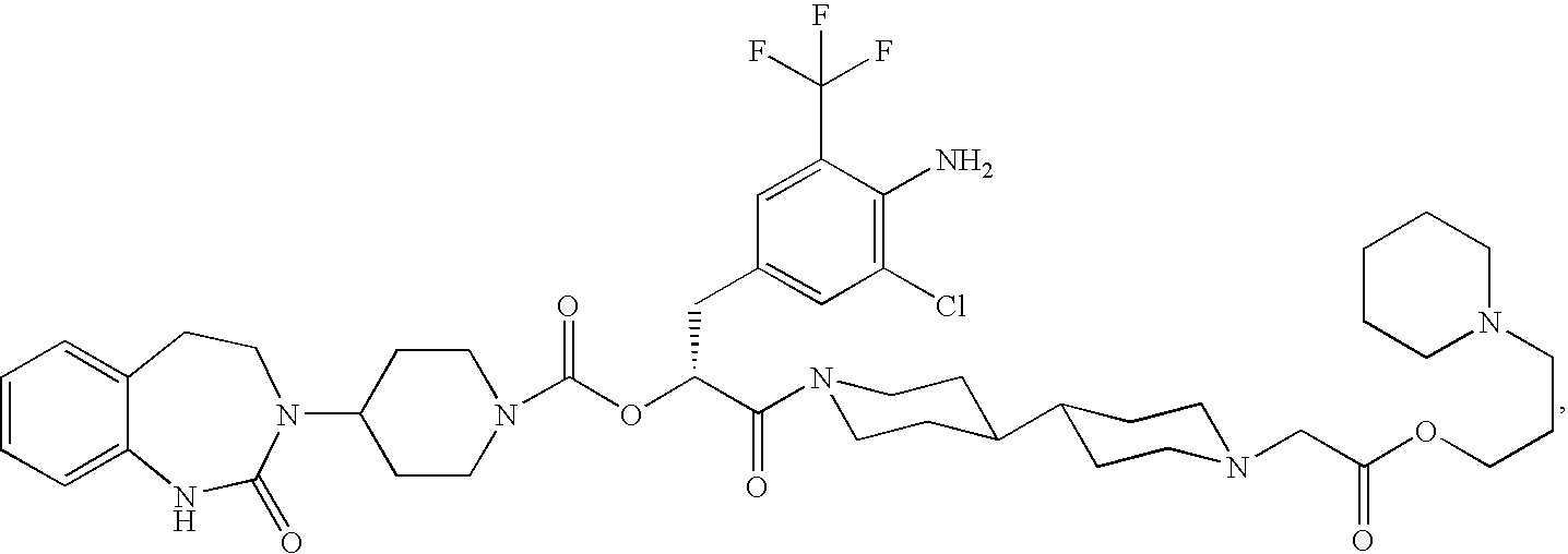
C1=CC=C2C(=C1)CCN(C1CCN(C(OC(C(=O)N3CCC(C4CCN(CC(OCCCN5CCCCC5)=O)CC4)CC3)CC3=CC(Cl)=C(N)C(C(F)(F)F)=C3)=O)CC1)C(=O)N2
